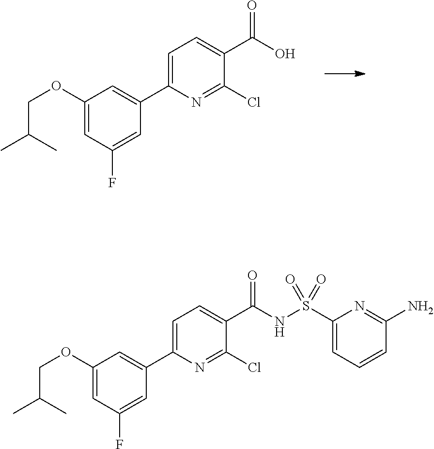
CC(C)COC1=CC(F)=CC(C2=CC=C(C(=O)O)C(Cl)=N2)=C1.CC(C)COC1=CC(F)=CC(C2=CC=C(C(=O)NS(C3=CC=CC(N)=N3)(=O)=O)C(Cl)=N2)=C1
